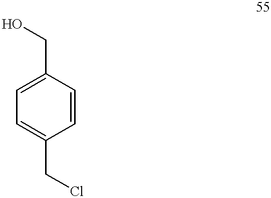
C1(CO)=CC=C(CCl)C=C1
